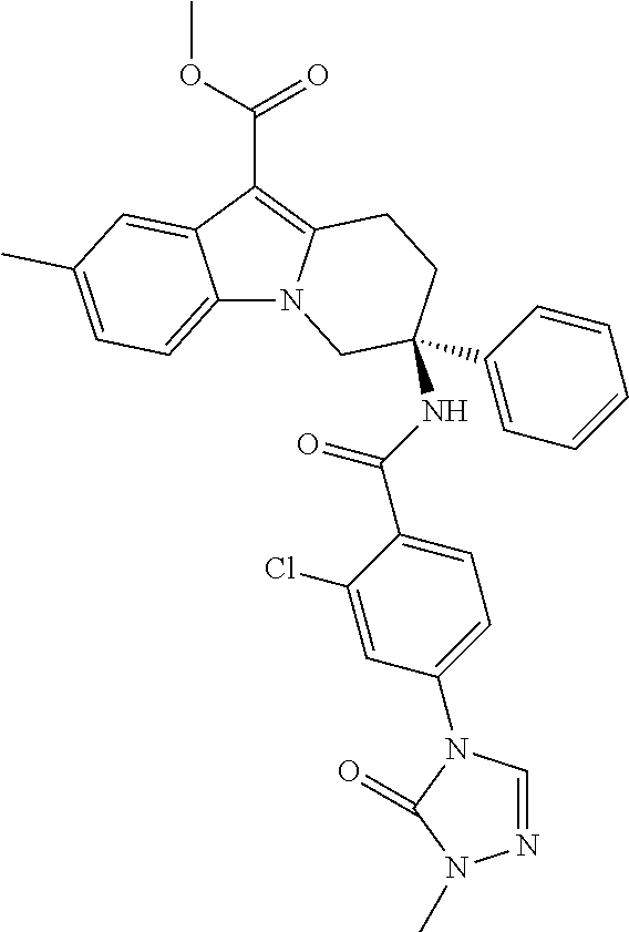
C12=CC=C(C)C=C1C(C(OC)=O)=C1N2CC(C2=CC=CC=C2)(NC(C2=CC=C(N3C=NN(C)C3=O)C=C2Cl)=O)CC1
